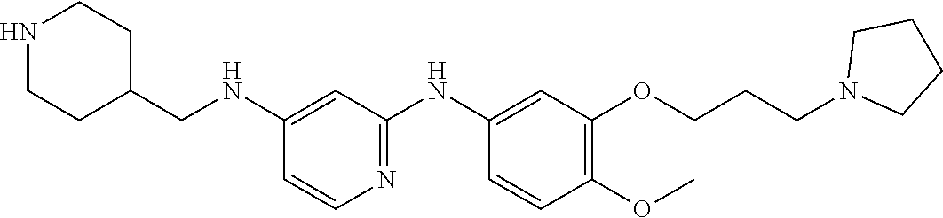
C1(NCC2CCNCC2)=CC(NC2=CC(OCCCN3CCCC3)=C(OC)C=C2)=NC=C1
